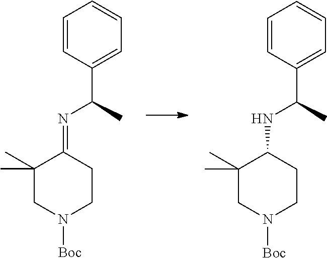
C1=CC(C(N=C2C(C)(C)CN([Boc])CC2)C)=CC=C1.C1=CC(C(NC2C(C)(C)CN([Boc])CC2)C)=CC=C1
